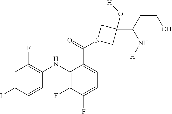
C1=C(I)C=CC(NC2=C(F)C(F)=CC=C2C(=O)N2CC(O[H])(C(CCO)N[H])C2)=C1F
